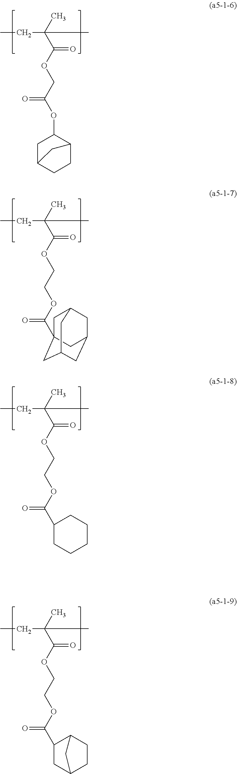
CCC(C(OCC(OC1CC2CCC1C2)=O)=O)(C)C.CCC(C(OCCOC(=O)C12CC3CC(CC(C1)C3)C2)=O)(C)C.CCC(C(OCCOC(=O)C1CCCCC1)=O)(C)C.CCC(C(OCCOC(=O)C1CC2CCC1C2)=O)(C)C
